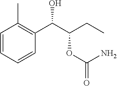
C1=CC=CC(C(C(CC)OC(=O)N)O)=C1C
